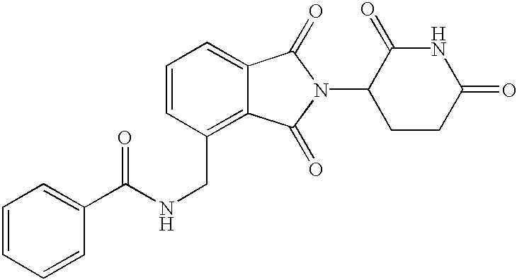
N1C(=O)CCC(N2C(=O)C3=CC=CC(CNC(=O)C4=CC=CC=C4)=C3C2=O)C1=O
